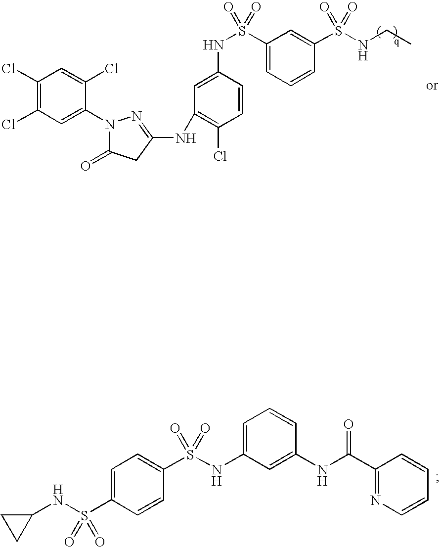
C1=C(S(NC2CC2)(=O)=O)C=CC(S(NC2=CC=CC(NC(C3=NC=CC=C3)=O)=C2)(=O)=O)=C1.C1(Cl)=C(Cl)C=C(N2C(=O)CC(NC3=C(Cl)C=CC(NS(C4=CC=CC(S(NCC)(=O)=O)=C4)(=O)=O)=C3)=N2)C(Cl)=C1
